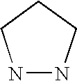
N1NCCC1
